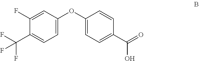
C1(F)=CC(OC2=CC=C(C(=O)O)C=C2)=CC=C1C(F)(F)F
